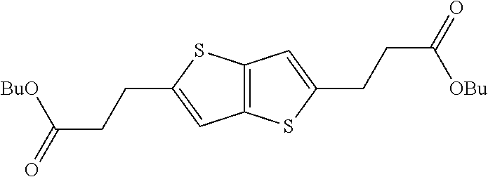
C12=C(C=C(CCC(=O)[OBu])S1)SC(CCC(=O)[BuO])=C2
